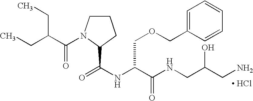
[ HCl].C1CN(C(C(CC)CC)=O)C(C(NC(C(NCC(CN)O)=O)COCC2=CC=CC=C2)=O)C1
